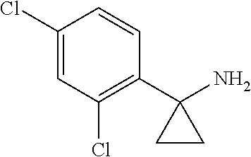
C1(Cl)=CC(Cl)=C(C2(N)CC2)C=C1
